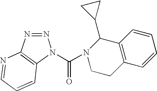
N1=NC2=C(N1C(N1CCC3=C(C1C1CC1)C=CC=C3)=O)C=CC=N2
